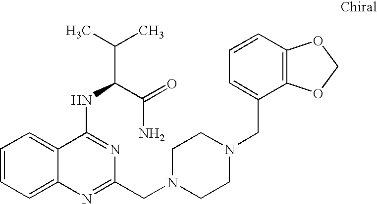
C1=CC=C2C(=C1)C(NC(C(C)C)C(=O)N)=NC(CN1CCN(CC3=CC=CC4=C3OCO4)CC1)=N2
